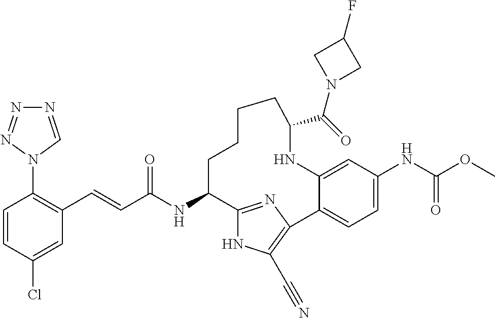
C(C(NC1C2=NC(=C(C#N)N2)C2=CC=C(NC(OC)=O)C=C2NC(C(=O)N2CC(F)C2)CCCC1)=O)=CC1=C(N2C=NN=N2)C=CC(Cl)=C1
